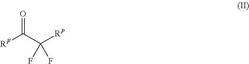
O=C(C([RP])(F)F)[RF]
